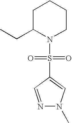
C1C(CC)N(S(=O)(=O)C2=CN(C)N=C2)CCC1
